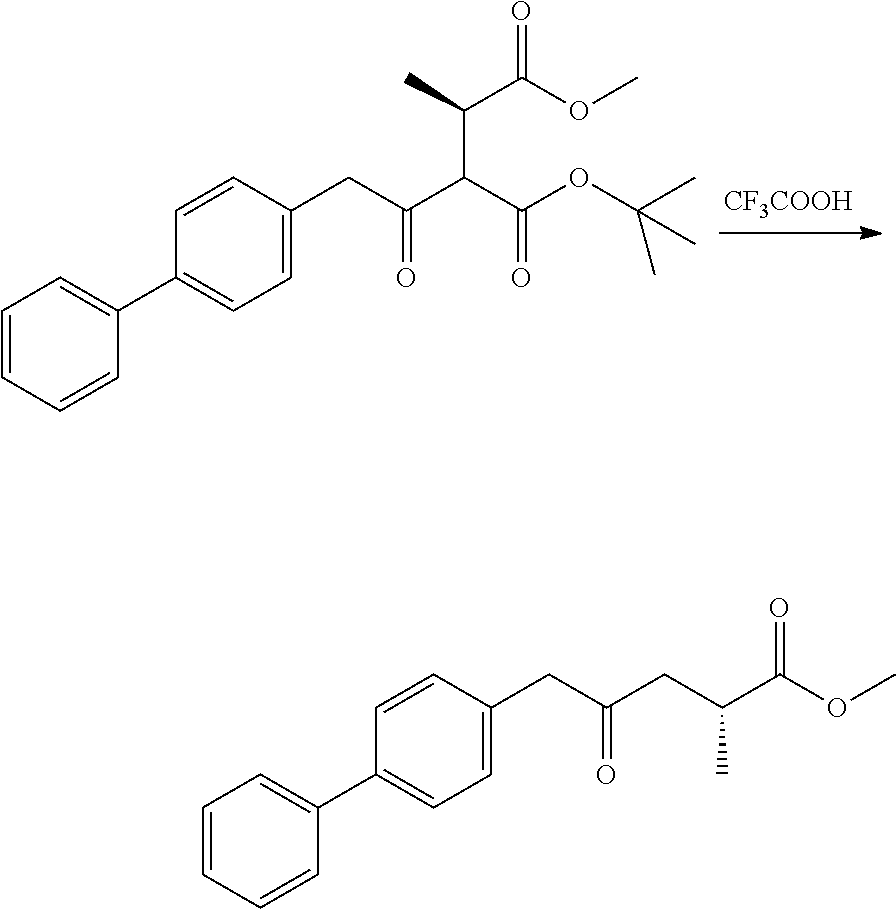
[CF3COOH].C1=CC=CC(C2=CC=C(CC(C(C(OC(C)(C)C)=O)C(C)C(=O)OC)=O)C=C2)=C1.C1=CC=CC(C2=CC=C(CC(CC(C(OC)=O)C)=O)C=C2)=C1
